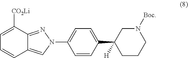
C12=NN(C3=CC=C(C4([H])CN([Boc])CCC4)C=C3)C=C1C=CC=C2[CO2Li]
